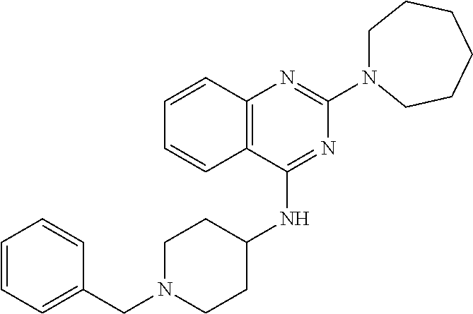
C12=C(C(NC3CCN(CC4=CC=CC=C4)CC3)=NC(N3CCCCCC3)=N1)C=CC=C2
